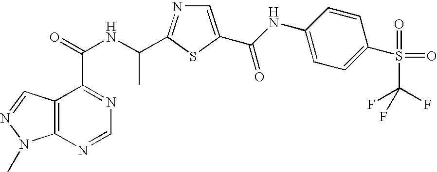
C12=C(N=CN=C1C(=O)NC(C)C1=NC=C(C(NC3=CC=C(S(=O)(=O)C(F)(F)F)C=C3)=O)S1)N(C)N=C2
